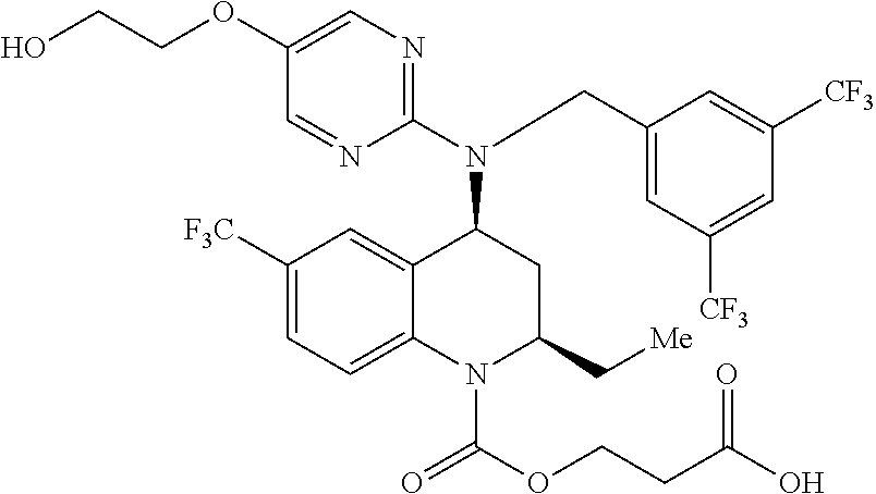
C1([F3C])=CC=C2C(=C1)C(N(C1=NC=C(OCCO)C=N1)CC1=CC([CF3])=CC([CF3])=C1)CC(C[Me])N2C(OCCC(O)=O)=O
